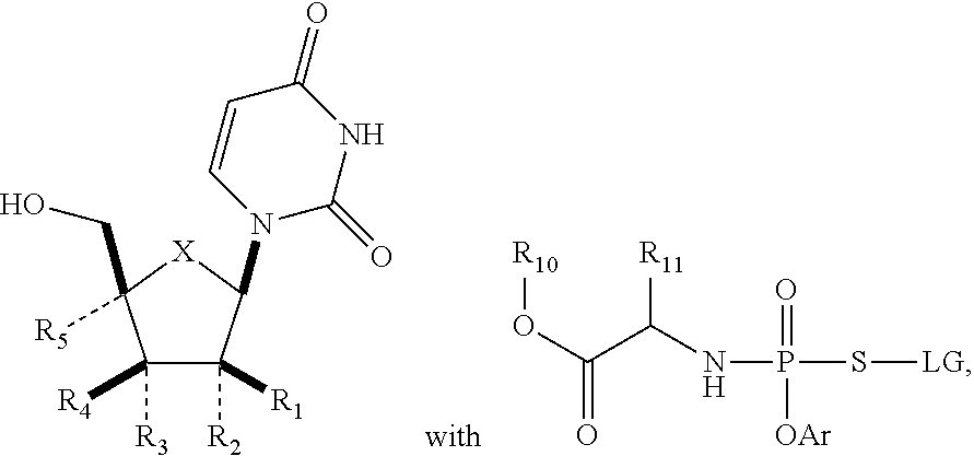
C1([R3])([R4])C([R2])([R1])C(N2C(=O)NC(=O)C=C2)[X]C1([R5])CO.[R10]OC(=O)C(NP(S[LG])(=O)[OAr])[R11]
